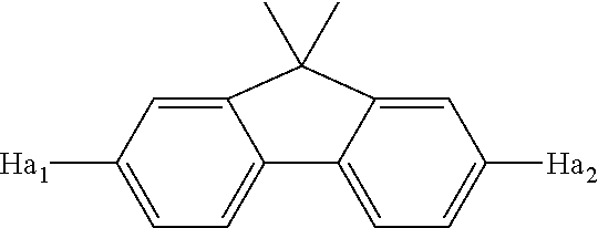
C1=C([Ha1])C=C2C(=C1)C1=CC=C([Ha2])C=C1C2(C)C
